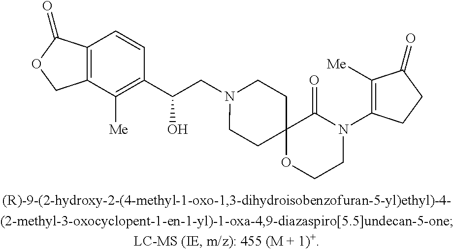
C12=C(C=CC(C(O)CN3CCC4(CC3)OCCN(C3=C([Me])C(=O)CC3)C4=O)=C1[Me])C(=O)OC2
